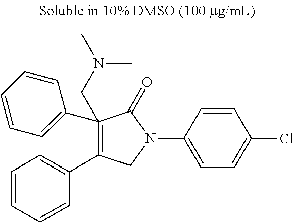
C1(C2=CC=CC=C2)(CN(C)C)=C(C2=CC=CC=C2)CN(C2=CC=C(Cl)C=C2)C1=O
